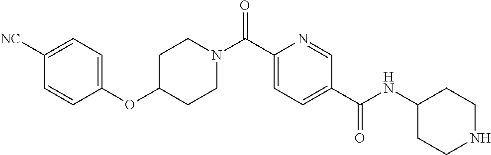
C1C(OC2=CC=C([NC])C=C2)CCN(C(C2=CC=C(C(NC3CCNCC3)=O)C=N2)=O)C1
